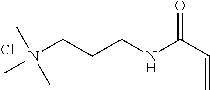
N(CCCNC(C=C)=O)(C)(C)C.Cl
